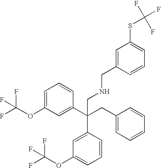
C1=C(OC(F)(F)F)C=C(C(CC2=CC=CC=C2)(C2=CC(OC(F)(F)F)=CC=C2)CNCC2=CC(SC(F)(F)F)=CC=C2)C=C1
